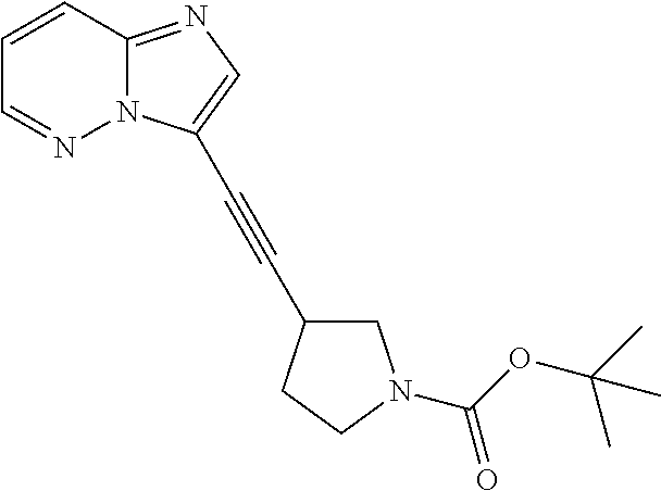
C1=CC2=NC=C(C#CC3CN(C(OC(C)(C)C)=O)CC3)N2N=C1
